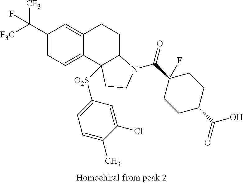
C1(C([CF3])([F3C])F)=CC=C2C(=C1)CCC1C2([O2S]C2=CC=C(C)C(Cl)=C2)CCN1C(C1(F)CCC(C(O)=O)CC1)=O
